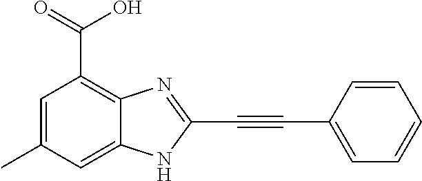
C(C1=NC2=C(C(=O)O)C=C(C)C=C2N1)#CC1=CC=CC=C1
